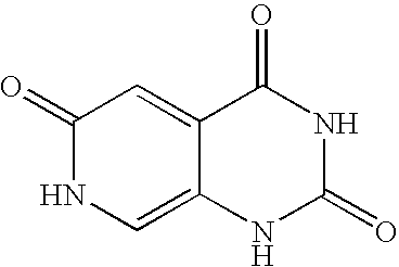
C1(=O)NC=C2C(=C1)C(=O)NC(=O)N2
